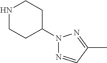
N1CCC(N2N=CC(C)=N2)CC1
